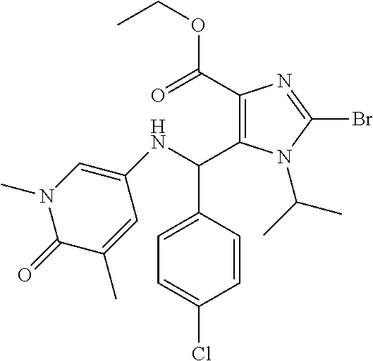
C1(C(=O)OCC)=C(C(NC2=CN(C)C(=O)C(C)=C2)C2=CC=C(Cl)C=C2)N(C(C)C)C(Br)=N1
